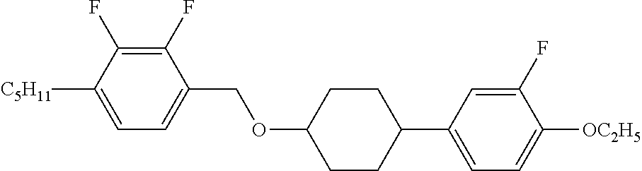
C1(F)=C(F)C([C5H11])=CC=C1COC1CCC(C2=CC=C([OC2H5])C(F)=C2)CC1
